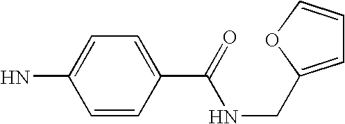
C1=CC(C(=O)NCC2=CC=CO2)=CC=C1N
